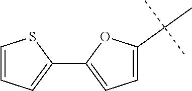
C1=CC=C(C2=CC=C(C(C)(C)C)O2)S1
